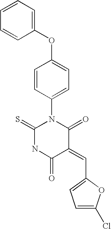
C1=CC=CC(OC2=CC=C(N3C(=S)NC(=O)C(=CC4=CC=C(Cl)O4)C3=O)C=C2)=C1
